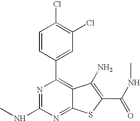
C1=CC(C2=C3C(=NC(NC)=N2)SC(C(NC)=O)=C3N)=CC(Cl)=C1Cl
